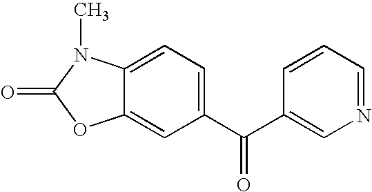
C12=CC(C(C3=CN=CC=C3)=O)=CC=C1N(C)C(=O)O2
